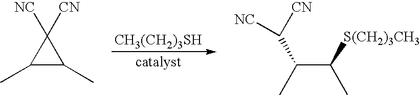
[CH3(CH2)3SH].C1(C)C(C)C1([NC])[CN].C(C([S(CH2)3CH3])C)(C([CN])[NC])C
